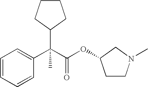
C1=CC=CC(C(C(OC2CCN(C)C2)=O)(C2CCCC2)C)=C1
